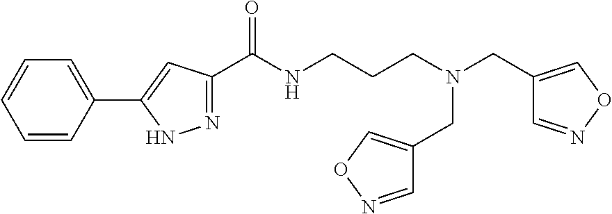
C1=CC(C2=CC(C(NCCCN(CC3=CON=C3)CC3=CON=C3)=O)=NN2)=CC=C1
